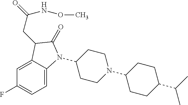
C1(N2C3=CC=C(F)C=C3C(CC(NOC)=O)C2=O)CCN(C2CCC(C(C)C)CC2)CC1
